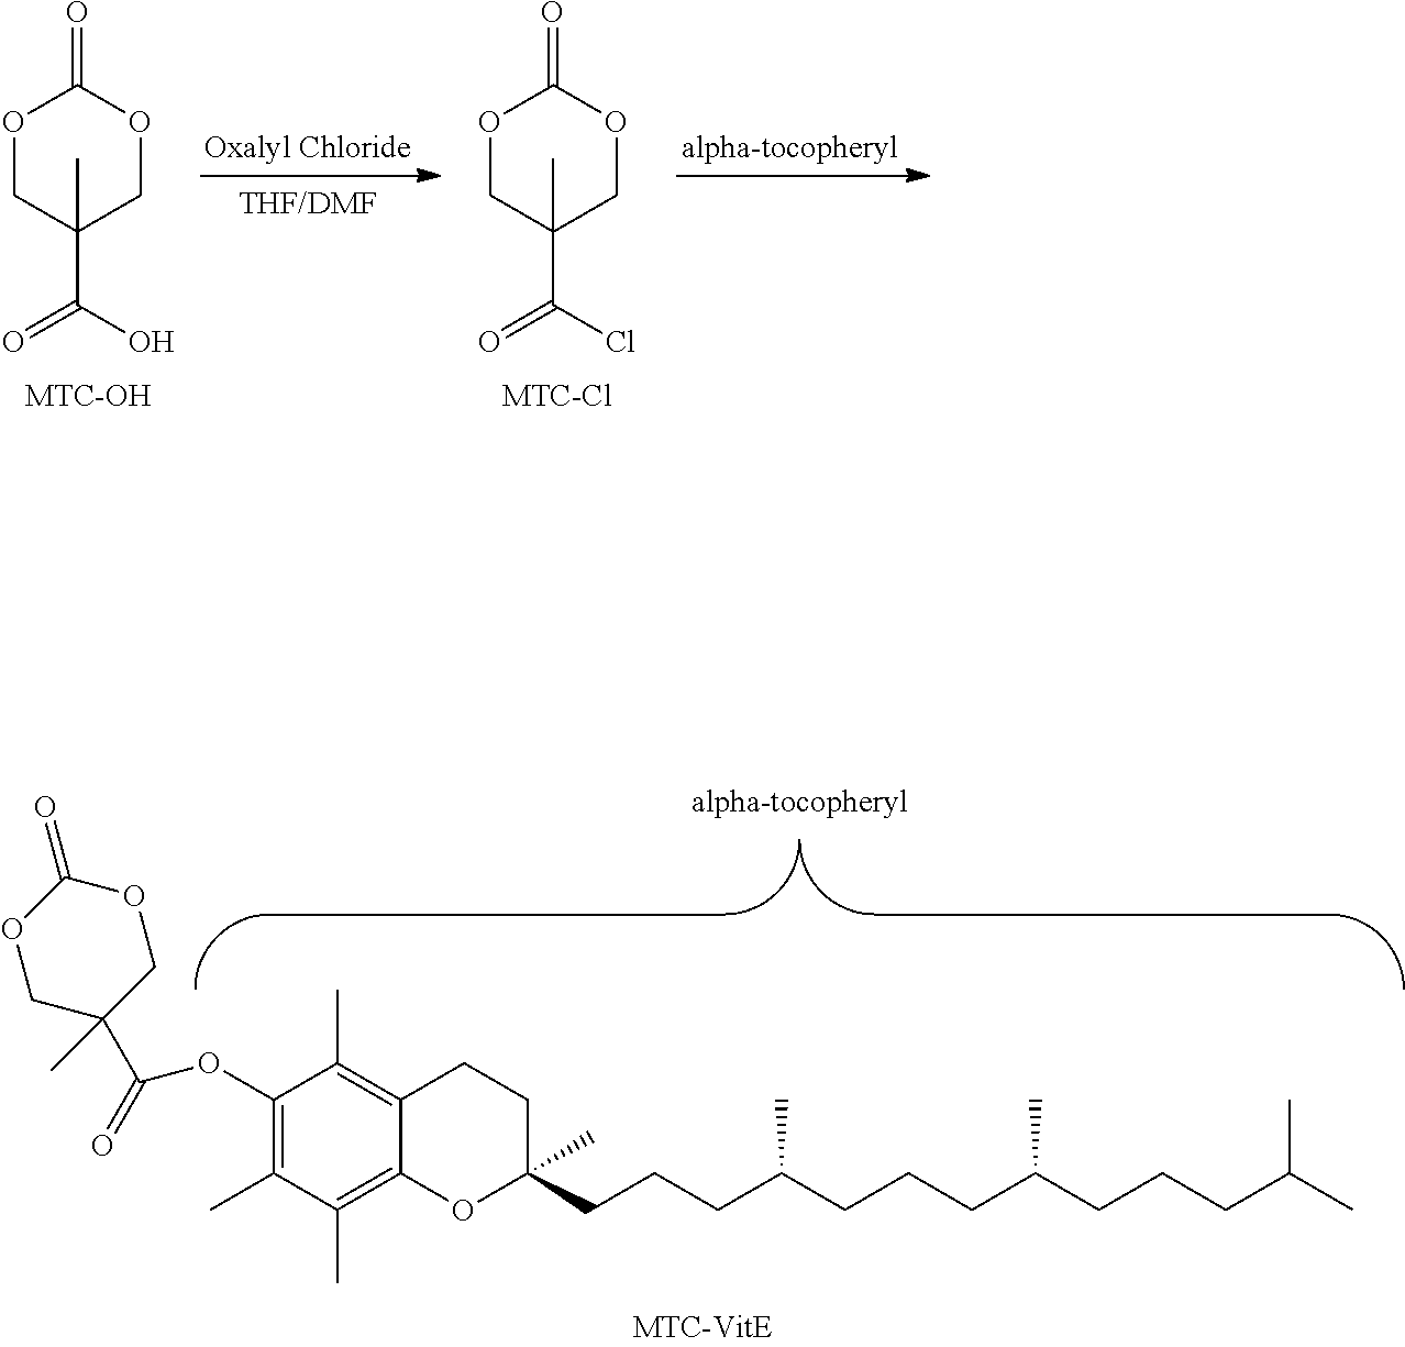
O1CC(C(O)=O)(C)COC1=O.O1CC(C(Cl)=O)(C)COC1=O.C1(OC(C2(C)COC(=O)OC2)=O)=C(C)C(C)=C2C(=C1C)CCC(CCCC(CCCC(CCCC(C)C)C)C)(C)O2
